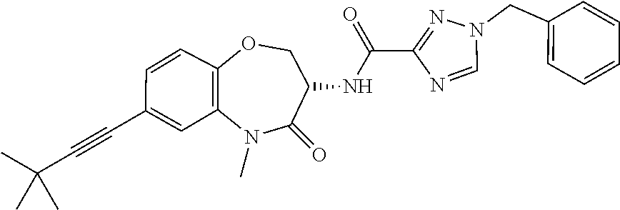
C1=NC(C(NC2C(=O)N(C)C3=C(C=CC(C#CC(C)(C)C)=C3)OC2)=O)=NN1CC1=CC=CC=C1
